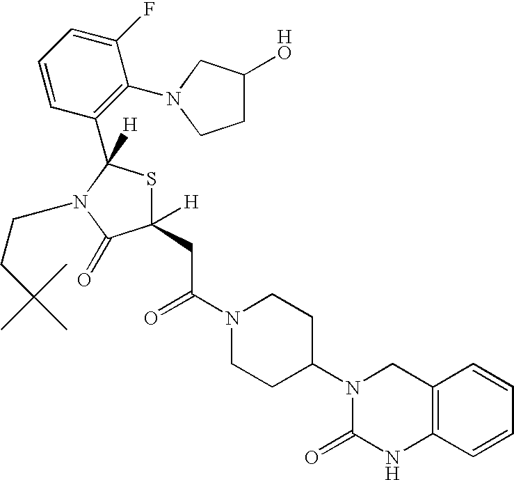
C12=C(C=CC=C1)NC(=O)N(C1CCN(C(=O)CC3([H])SC(C4=C(N5CC(O)CC5)C(F)=CC=C4)([H])N(CCC(C)(C)C)C3=O)CC1)C2
